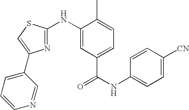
C1=CC([CN])=CC=C1NC(=O)C1=CC=C(C)C(NC2=NC(C3=CC=CN=C3)=CS2)=C1
